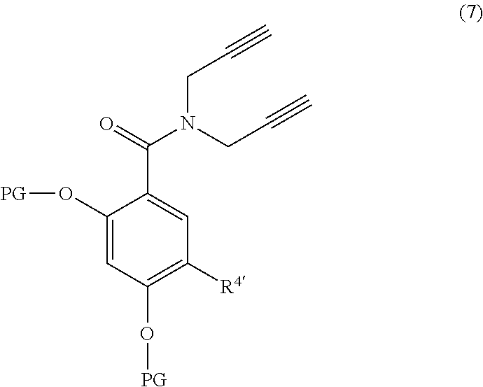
C1(O[PG])=CC(O[PG])=C([R4])C=C1C(N(CC#C)CC#C)=O
